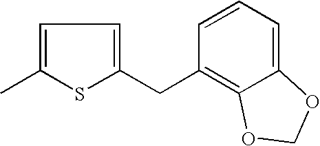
C1=C(C)SC(CC2=C3C(=CC=C2)OCO3)=C1
